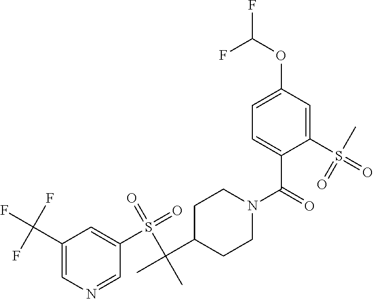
C1(C(F)(F)F)=CN=CC(S(=O)(=O)C(C)(C2CCN(C(=O)C3=CC=C(OC(F)F)C=C3S(=O)(C)=O)CC2)C)=C1
